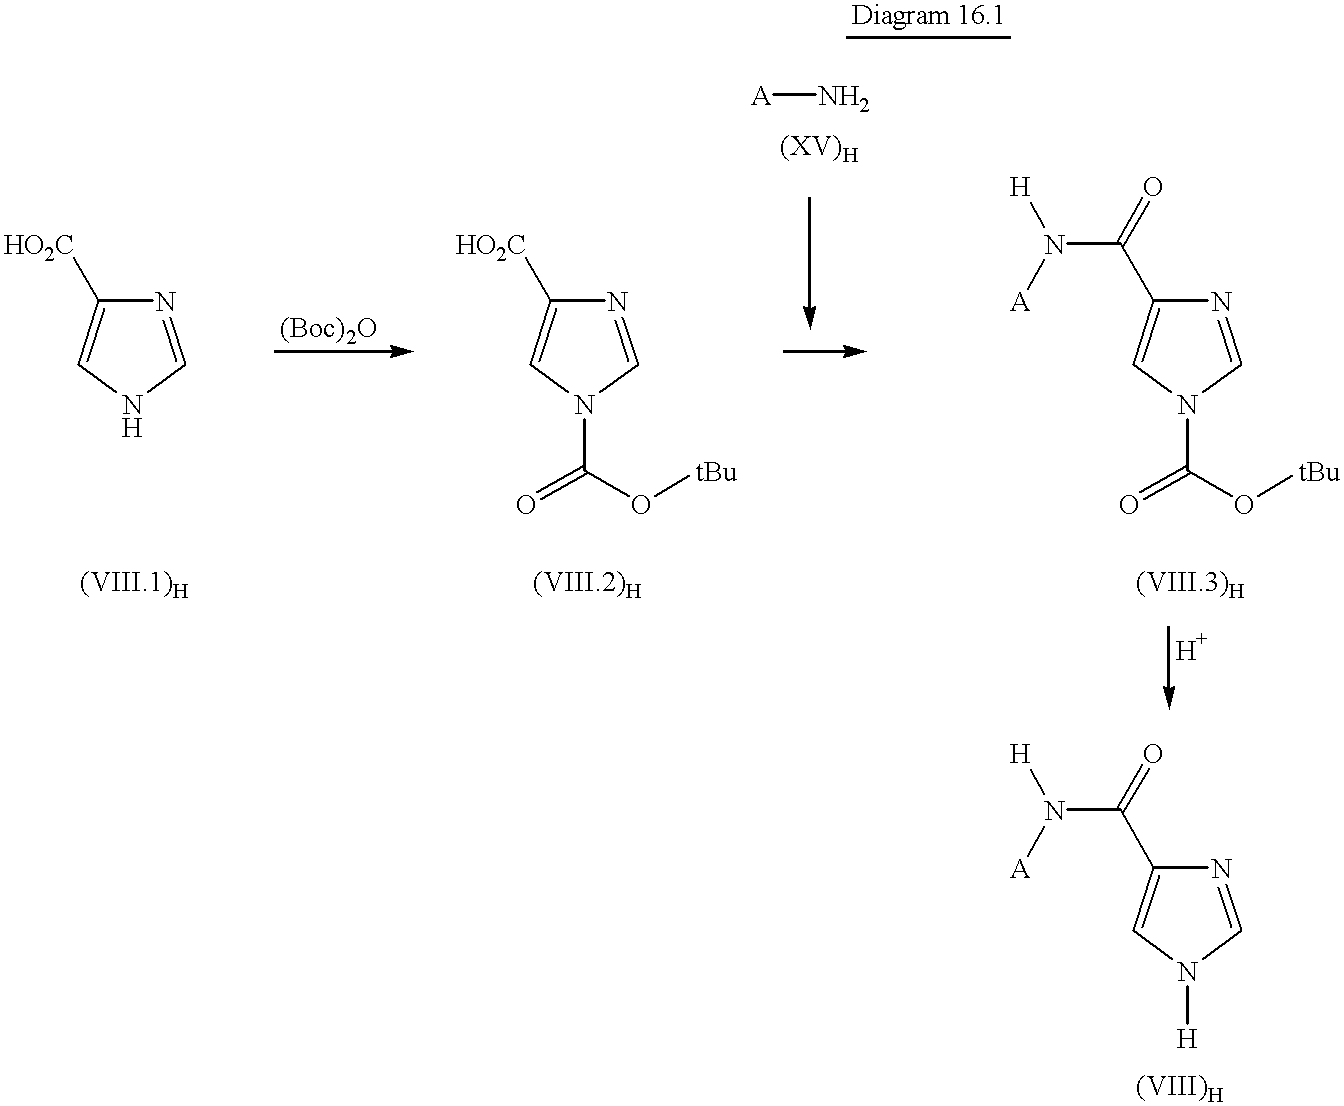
[Diagram 16.1].N1=CNC=C1[HO2C].N1=CN(C(=O)O[tBu])C=C1[HO2C].N1=CN(C(=O)O[tBu])C=C1C(=O)N([H])[A].[A]N.N1=CN([H])C=C1C(=O)N([H])[A]
